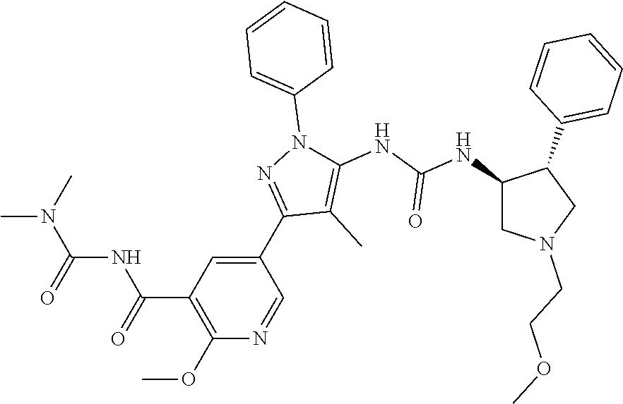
C1(C2=NN(C3=CC=CC=C3)C(NC(NC3CN(CCOC)CC3C3=CC=CC=C3)=O)=C2C)=CC(C(=O)NC(N(C)C)=O)=C(OC)N=C1
